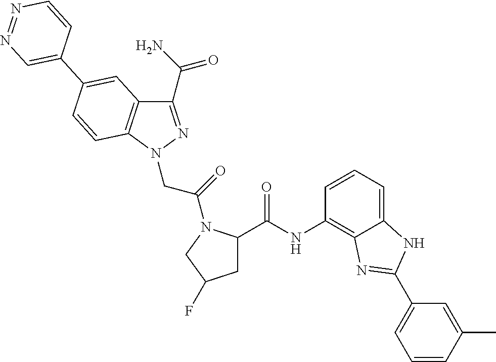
C1(NC(=O)C2CC(F)CN2C(CN2N=C(C(=O)N)C3=C2C=CC(C2=CN=NC=C2)=C3)=O)=C2C(=CC=C1)NC(C1=CC=CC(C)=C1)=N2
